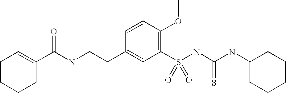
C1CCCC(C(=O)NCCC2=CC(S(NC(NC3CCCCC3)=S)(=O)=O)=C(OC)C=C2)=C1
